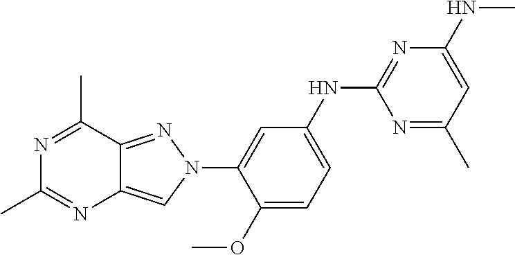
C1=C(NC2=NC(NC)=CC(C)=N2)C=C(N2C=C3C(=N2)C(C)=NC(C)=N3)C(OC)=C1
